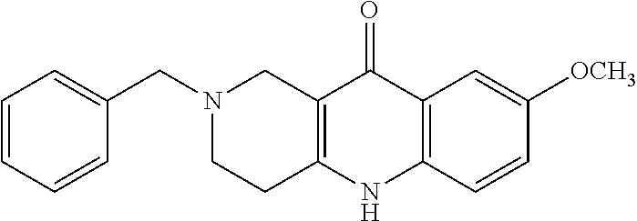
N1(CC2=CC=CC=C2)CCC2=C(C1)C(=O)C1=C(N2)C=CC([OCH3])=C1
